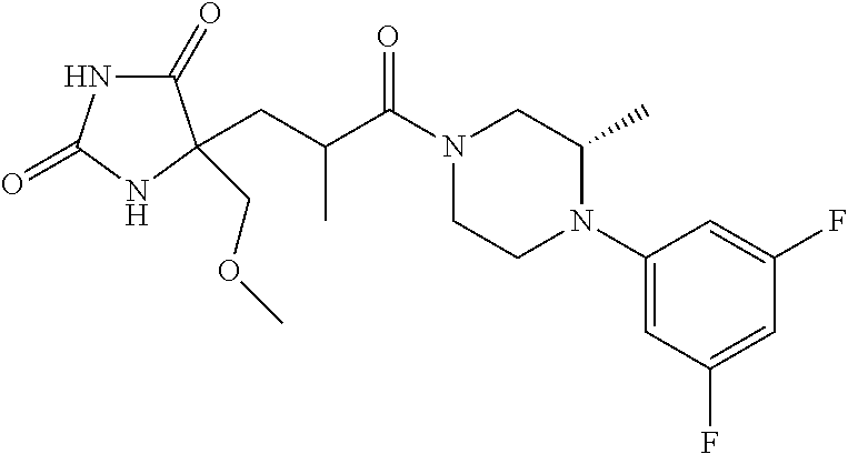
C1(=O)NC(=O)NC1(CC(C(N1CCN(C2=CC(F)=CC(F)=C2)C(C)C1)=O)C)COC
